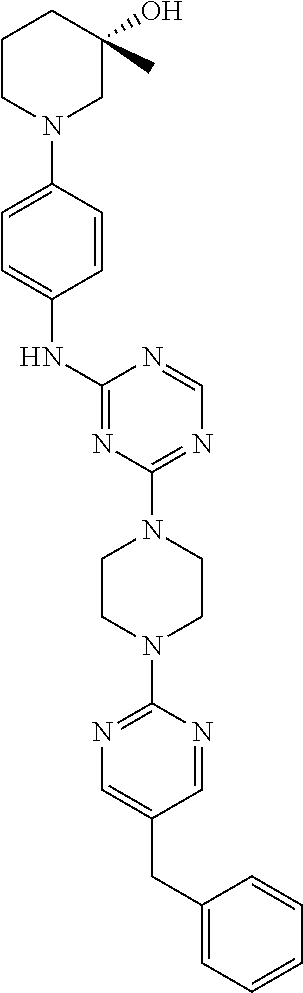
C1(CC2=CC=CC=C2)=CN=C(N2CCN(C3=NC=NC(NC4=CC=C(N5CC(O)(C)CCC5)C=C4)=N3)CC2)N=C1
